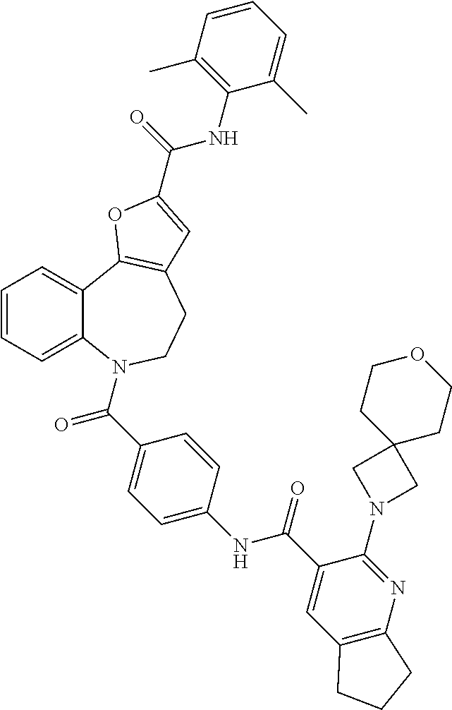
C1=CC=C2C(=C1)C1=C(CCN2C(=O)C2=CC=C(NC(=O)C3=CC4=C(N=C3N3CC5(C3)CCOCC5)CCC4)C=C2)C=C(C(NC2=C(C)C=CC=C2C)=O)O1
